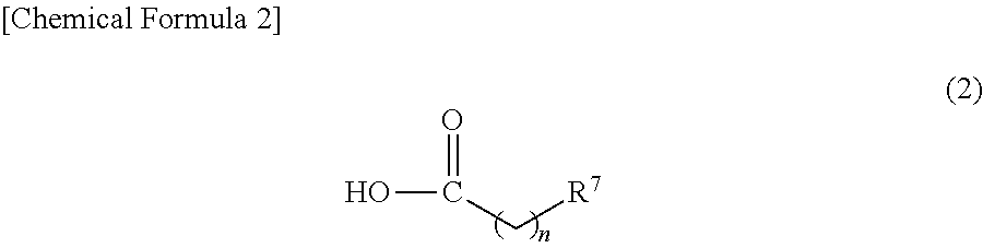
OC(=O)C[R7]
